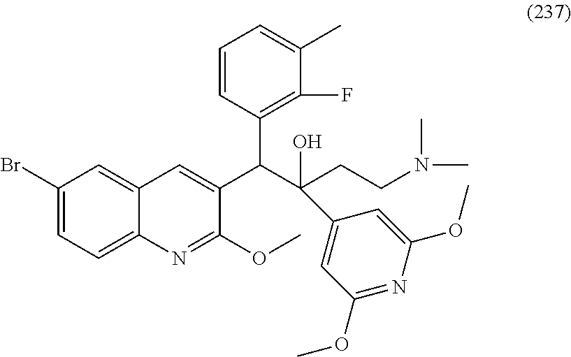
C1(Br)=CC=C2C(=C1)C=C(C(C(CCN(C)C)(C1=CC(OC)=NC(OC)=C1)O)C1=C(F)C(C)=CC=C1)C(OC)=N2
